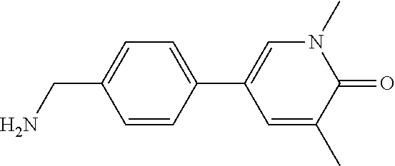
C(C1=CC=C(C2=CN(C)C(=O)C(C)=C2)C=C1)N
